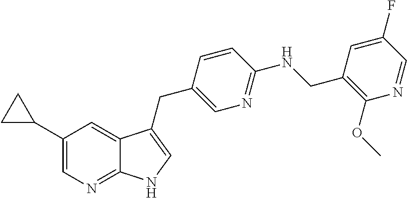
C1(C2CC2)=CN=C2C(=C1)C(CC1=CN=C(NCC3=C(OC)N=CC(F)=C3)C=C1)=CN2
